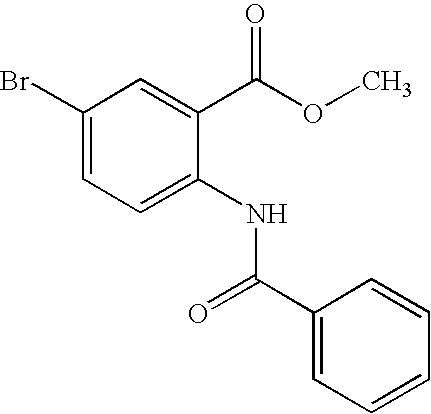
C1(Br)=CC=C(NC(=O)C2=CC=CC=C2)C(C(=O)OC)=C1
